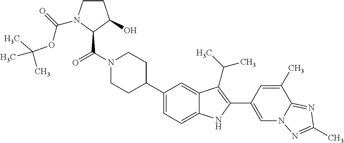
C(N1CCC(C2=CC=C3C(=C2)C(C(C)C)=C(C2=CN4C(=NC(C)=N4)C(C)=C2)N3)CC1)(=O)C1C(O)CCN1C(=O)OC(C)(C)C
